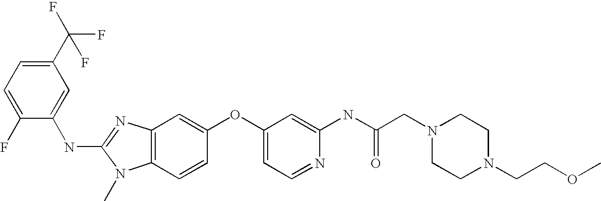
C1(C(F)(F)F)=CC=C(F)C(NC2=NC3=C(N2C)C=CC(OC2=CC=NC(NC(CN4CCN(CCOC)CC4)=O)=C2)=C3)=C1
